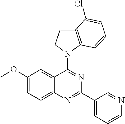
C1(OC)=CC=C2C(=C1)C(N1C3=C(CC1)C(Cl)=CC=C3)=NC(C1=CC=CN=C1)=N2
